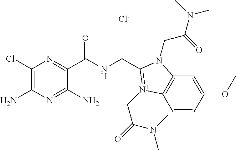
C1(Cl)=C(N)N=C(N)C(C(NCC2=[N+](CC(N(C)C)=O)C3=C(C=C(OC)C=C3)N2CC(=O)N(C)C)=O)=N1.[Cl-]
